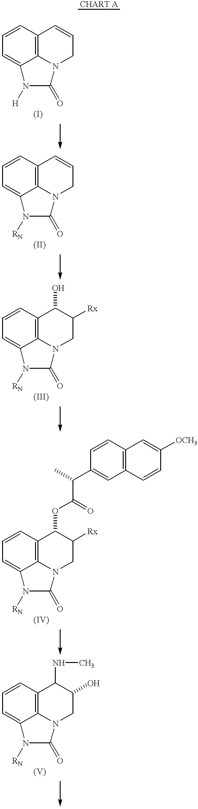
C1=CC2=C3C(=C1)N([H])C(=O)N3CC=C2.C1=CC2=C3C(=C1)N([RN])C(=O)N3CC=C2.C1=CC2=C3C(=C1)N([RN])C(=O)N3CC([Rx])C2O.C1=CC2=C3C(=C1)N([RN])C(=O)N3CC([Rx])C2OC(C(C)C1=CC2=C(C=C1)C=C([OCH3])C=C2)=O.C1=CC2=C3C(=C1)N([RN])C(=O)N3CC(O)C2NC.[CHART A]
